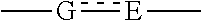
C[G]:[E]C
